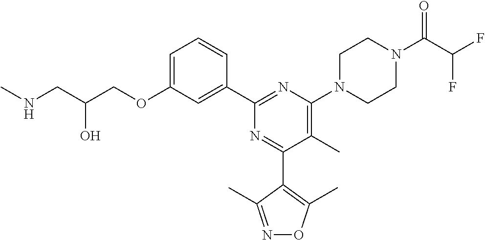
C1=C(OCC(CNC)O)C=C(C2=NC(N3CCN(C(C(F)F)=O)CC3)=C(C)C(C3=C(C)ON=C3C)=N2)C=C1
